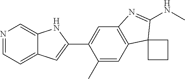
C12=C(C=C(C3=CC4=CC=NC=C4N3)C(C)=C1)N=C(NC)C21CCC1
